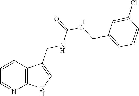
C1=CC2=C(N=C1)NC=C2CNC(NCC1=CC=CC(Cl)=C1)=O
